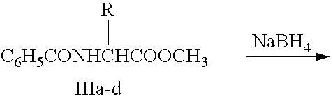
[NaBH4].[C6H5CONHCHCOOCH3][R]
